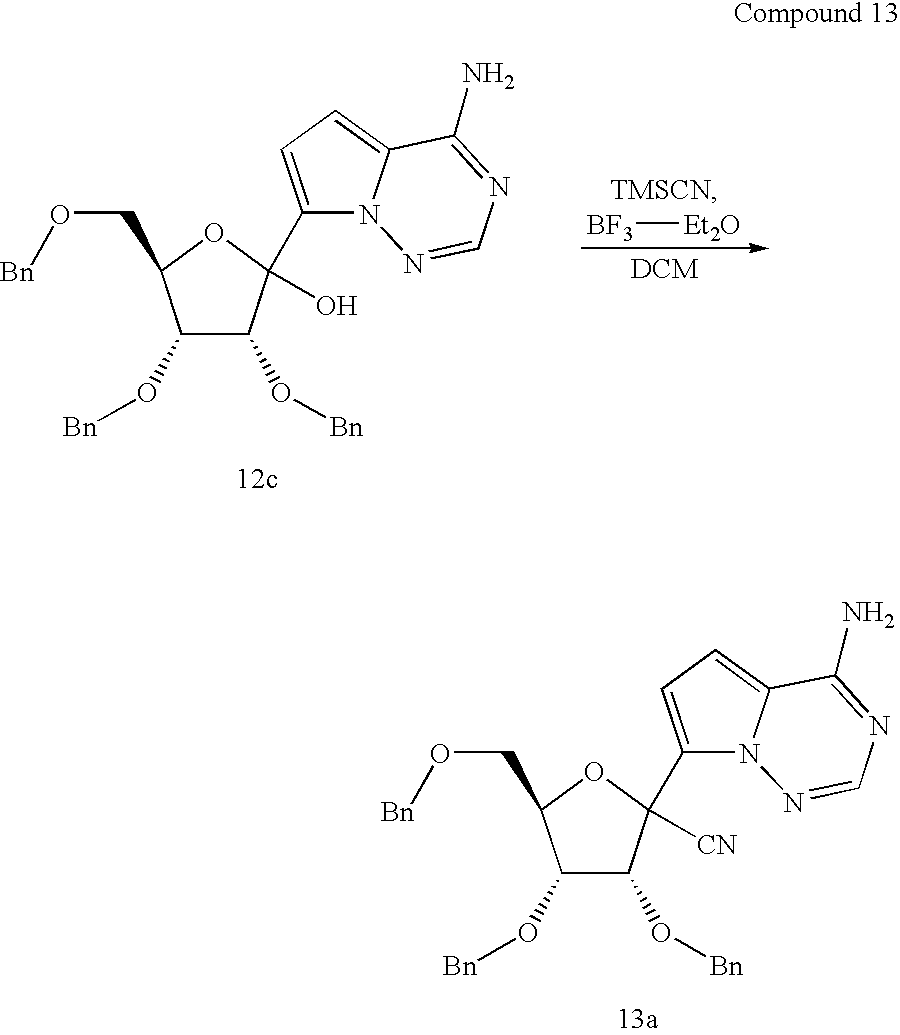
C1(O[Bn])C(O[Bn])C(C2=CC=C3N2N=CN=C3N)([CN])OC1CO[Bn].C1(O[Bn])C(O[Bn])C(C2=CC=C3N2N=CN=C3N)(O)OC1CO[Bn].[BF3][Et2O]
